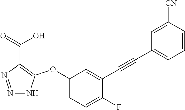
N1=NC(C(=O)O)=C(OC2=CC=C(F)C(C#CC3=CC=CC([CN])=C3)=C2)N1
